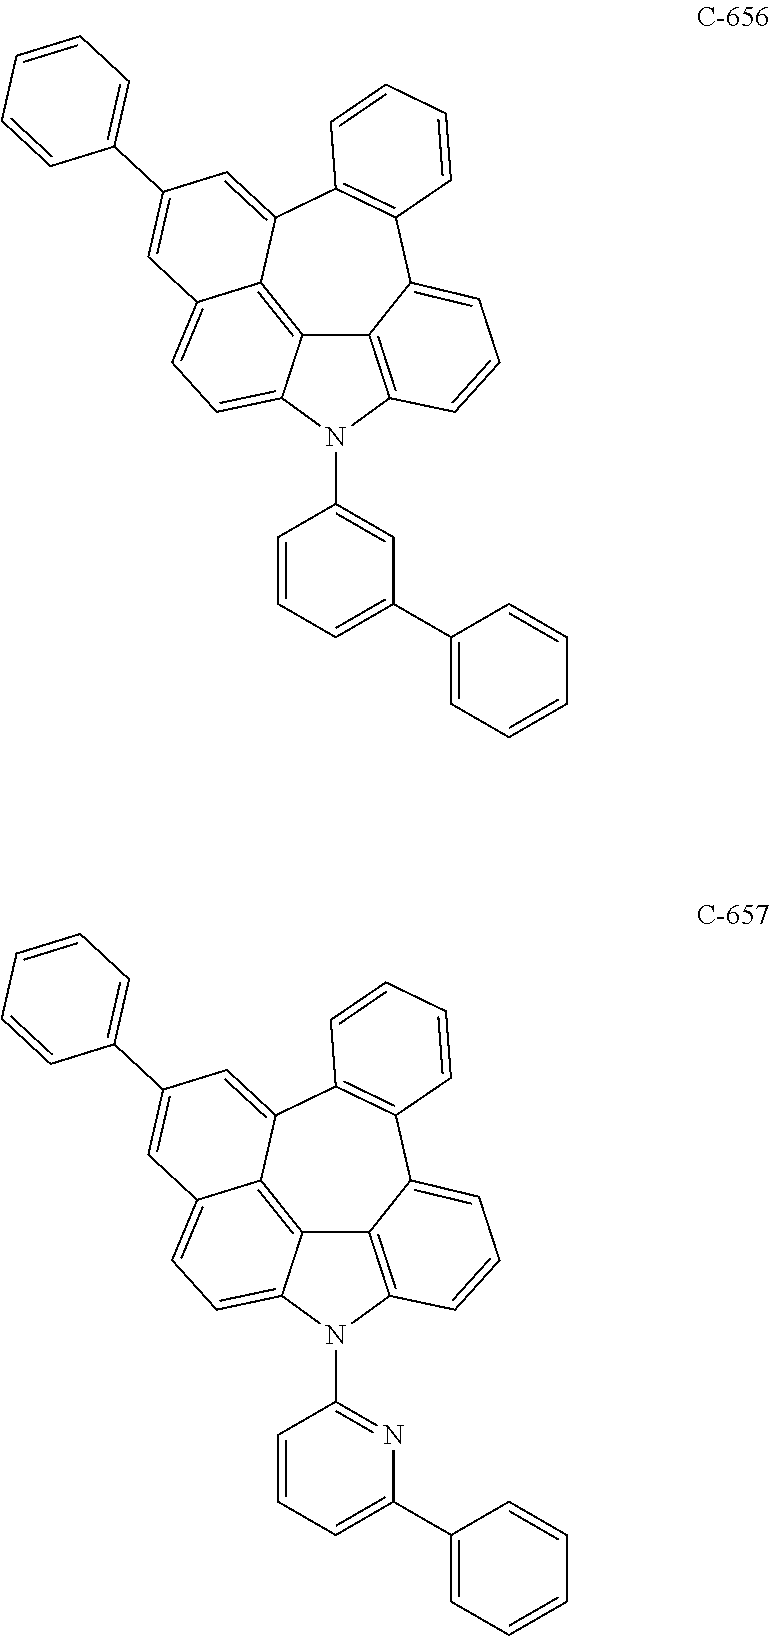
C1(C2=CC=CC=C2)=CC=CC(N2C3=C4C5=C6C(=CC(C7=CC=CC=C7)=CC6=CC=C25)C2=C(C4=CC=C3)C=CC=C2)=C1.C1(C2=CC=CC=C2)=CC=CC(N2C3=C4C5=C6C(=CC(C7=CC=CC=C7)=CC6=CC=C25)C2=C(C4=CC=C3)C=CC=C2)=N1
